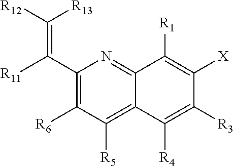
C1(C([R11])=C([R12])[R13])=C([R6])C([R5])=C2C(=N1)C([R1])=C([X])C([R3])=C2[R4]
